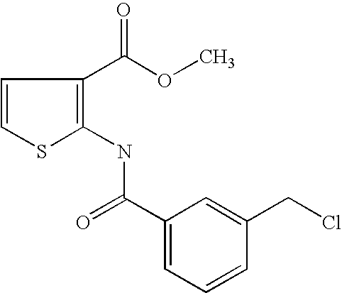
C1(C(=O)NC2=C(C(OC)=O)C=CS2)=CC=CC(CCl)=C1
